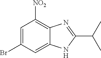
C1(Br)=CC([NO2])=C2C(=C1)NC(C(C)C)=N2
